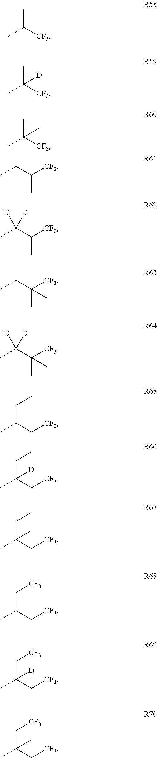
CC([CF3])(C)[D].CC([CF3])(C)C.CCC([CF3])C.CC(C([CF3])C)([D])[D].CCC([CF3])(C)C.CC(C([CF3])(C)C)([D])[D].CC(C[CF3])CC.CC(C[CF3])(CC)[D].CC(C[CF3])(CC)C.CC(C[CF3])C[CF3].CC(C[CF3])(C[CF3])[D].CC(C[CF3])(C[CF3])C.CC([CF3])C
